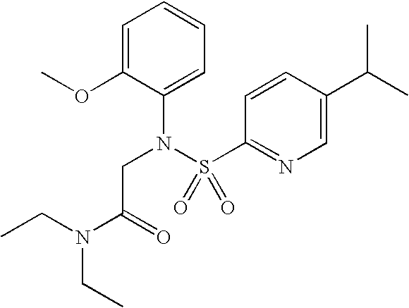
C1=C(OC)C(N(S(C2=NC=C(C(C)C)C=C2)(=O)=O)CC(=O)N(CC)CC)=CC=C1
